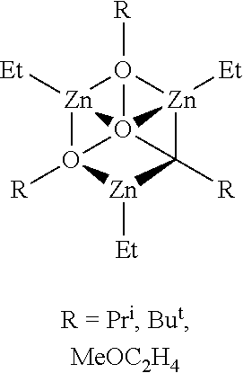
[Zn]12([Et])O3([R])[Zn]([Et])C4([R])[Zn]5([Et])O1([R])O2345
